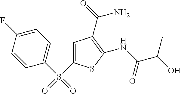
C1(NC(=O)C(O)C)=C(C(=O)N)C=C(S(=O)(C2=CC=C(F)C=C2)=O)S1
